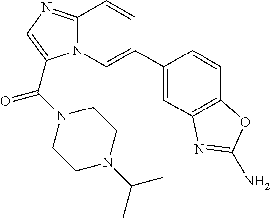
C1=C(C2=CN3C(=NC=C3C(N3CCN(C(C)C)CC3)=O)C=C2)C=CC2=C1N=C(N)O2
